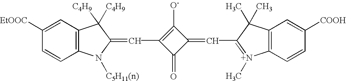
C1=C([EtOOC])C=CC2=C1C([C4H9])([C4H9])C(=CC1=C([O-])C(=CC3=[N+](C)C4=C(C3(C)C)C=C([COOH])C=C4)C1=O)N2[C5H11(n)]
